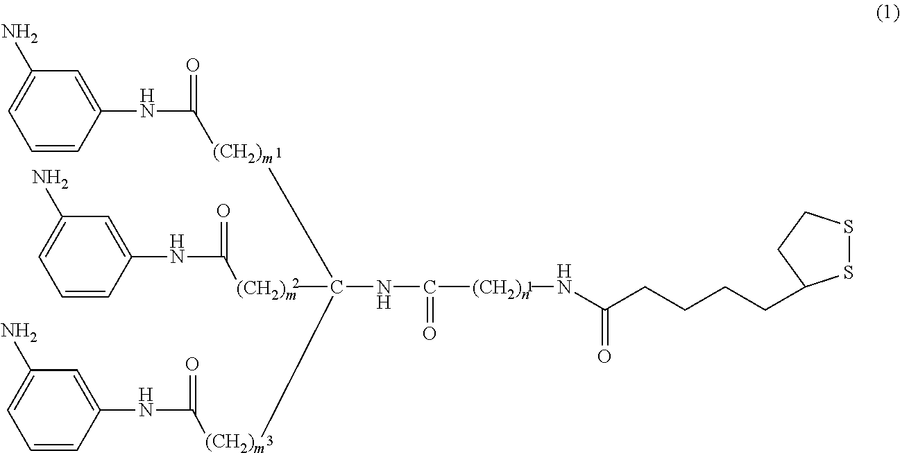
C1(NC([(CH2)m]C([(CH2)m]C(NC2=CC(N)=CC=C2)=O)([(CH2)m]C(NC2=CC(N)=CC=C2)=O)NC(=O)[(CH2)n]NC(CCCCC2SSCC2)=O)=O)=CC(N)=CC=C1
